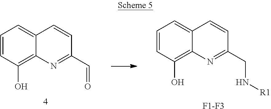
C1=CC(O)=C2C(=C1)C=CC(C=O)=N2.C1=CC(O)=C2C(=C1)C=CC(CN[R1])=N2.[F1-F3]
